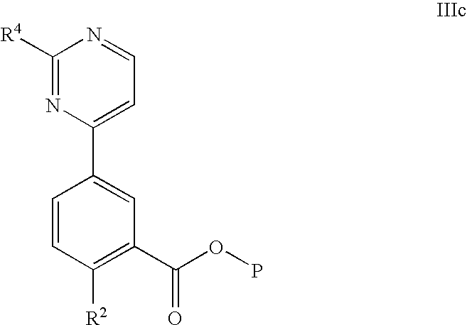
C1=CC([R2])=C(C(OP)=O)C=C1C1=CC=NC([R4])=N1
